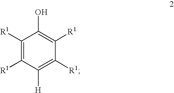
C1([H])=C([R1])C([R1])=C(O)C([R1])=C1[R1]
